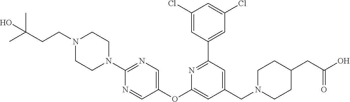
C1(Cl)=CC(C2=NC(OC3=CN=C(N4CCN(CCC(C)(C)O)CC4)N=C3)=CC(CN3CCC(CC(O)=O)CC3)=C2)=CC(Cl)=C1
